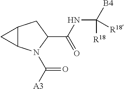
C12C(N(C([A3])=O)C(C(NC([B4])([R18])[R18])=O)C1)C2
